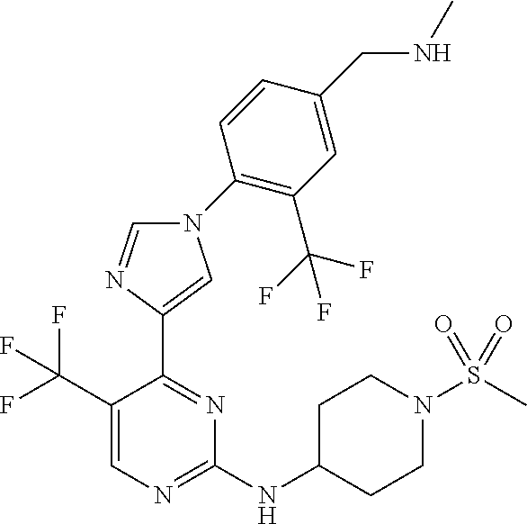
C1=NC(C2=NC(NC3CCN(S(C)(=O)=O)CC3)=NC=C2C(F)(F)F)=CN1C1=C(C(F)(F)F)C=C(CNC)C=C1
